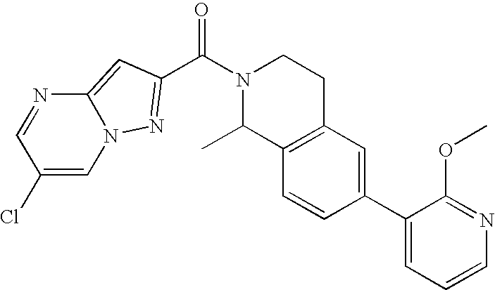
C12=CC(C(N3C(C)C4=C(CC3)C=C(C3=CC=CN=C3OC)C=C4)=O)=NN1C=C(Cl)C=N2
